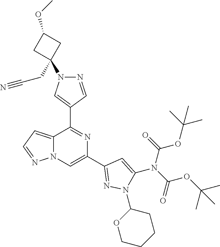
C12=CC=NN1C=C(C1=NN(C3OCCCC3)C(N(C(=O)OC(C)(C)C)C(=O)OC(C)(C)C)=C1)N=C2C1=CN(C2(CC#N)CC(OC)C2)N=C1
